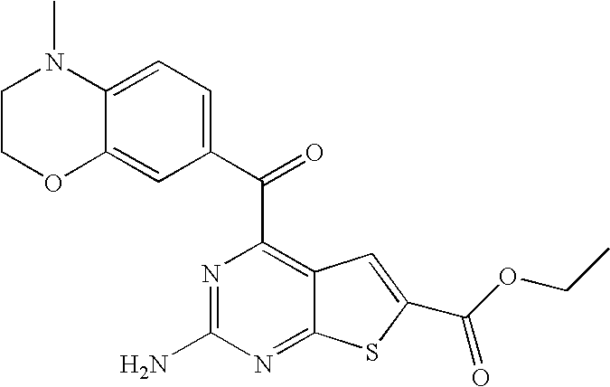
C1(C(C2=C3C(=NC(N)=N2)SC(C(=O)OCC)=C3)=O)=CC=C2C(=C1)OCCN2C
